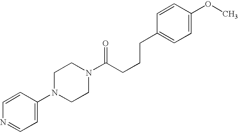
C1(N2CCN(C(CCCC3=CC=C(OC)C=C3)=O)CC2)=CC=NC=C1
